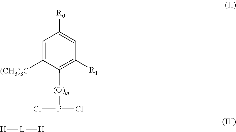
C1=C([(CH3)3C])C([(O)m]P(Cl)Cl)=C([R1])C=C1[R0].[H][L][H]
